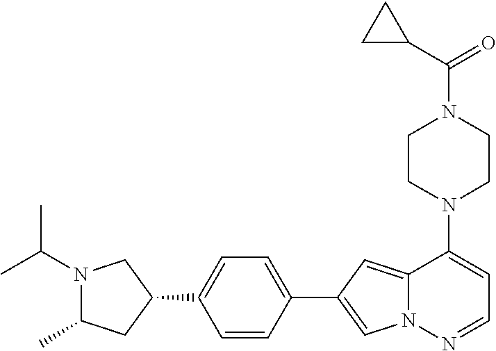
N1(C2=CC=NN3C2=CC(C2=CC=C(C4CN(C(C)C)C(C)C4)C=C2)=C3)CCN(C(=O)C2CC2)CC1
